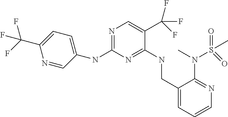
N1=CC(NC2=NC=C(C(F)(F)F)C(NCC3=CC=CN=C3N(S(C)(=O)=O)C)=N2)=CC=C1C(F)(F)F
